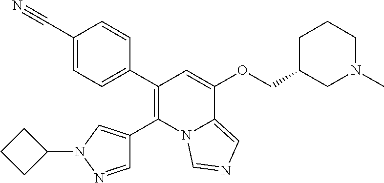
C1(C#N)=CC=C(C2=C(C3=CN(C4CCC4)N=C3)N3C(=CN=C3)C(OCC3CN(C)CCC3)=C2)C=C1
